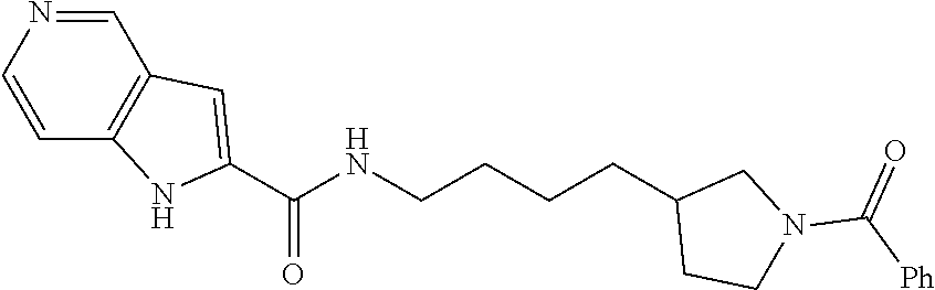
N(CCCCC1CCN(C([Ph])=O)C1)C(C1=CC2=C(N1)C=CN=C2)=O
